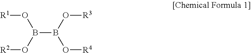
B(B(O[R3])O[R4])(O[R2])O[R1]
